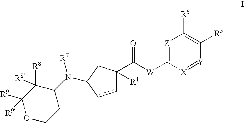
[Z]1=C([W]C(=O)C2([R1])ccC(N(C3C([R8])([R8])C([R9])([R9])OCC3)[R7])C2)[X]=[Y]C([R5])=C1[R6]
